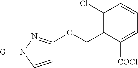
C1(Cl)=C(COC2=NN([G])C=C2)C([COCl])=CC=C1
